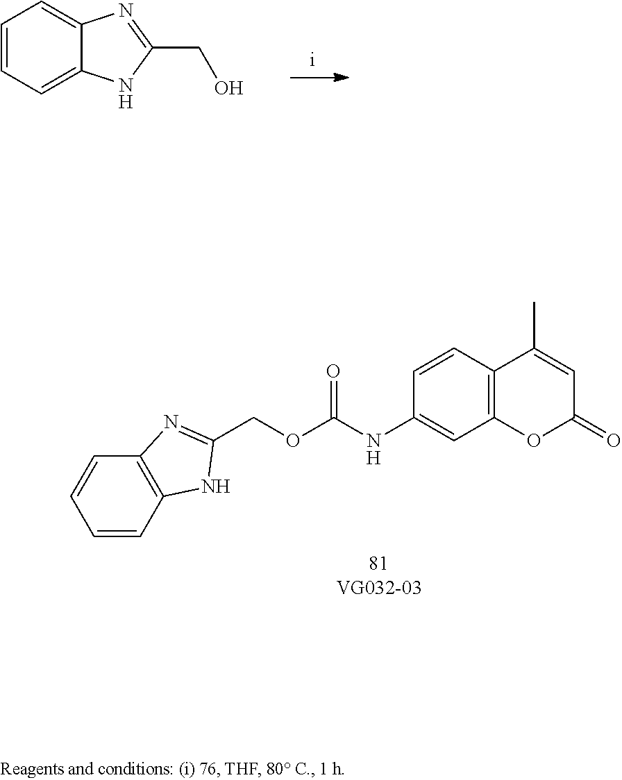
C1=CC=C2C(=C1)N=C(CO)N2.C(OC(NC1=CC2=C(C=C1)C(C)=CC(=O)O2)=O)C1=NC2=C(C=CC=C2)N1
